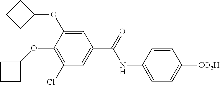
C1=C(NC(=O)C2=CC(Cl)=C(OC3CCC3)C(OC3CCC3)=C2)C=CC([CO2H])=C1
